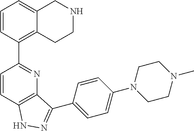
C1=CC2=C(N=C1C1=C3C(=CC=C1)CNCC3)C(C1=CC=C(N3CCN(C)CC3)C=C1)=NN2
